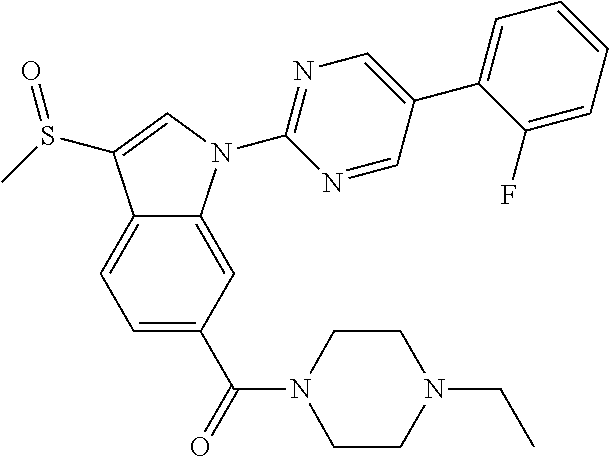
C12=CC=C(C(=O)N3CCN(CC)CC3)C=C1N(C1=NC=C(C3=CC=CC=C3F)C=N1)C=C2S(C)=O
